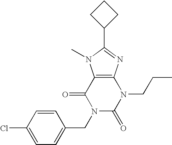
C12=C(N=C(C3CCC3)N1C)N(CCC)C(=O)N(CC1=CC=C(Cl)C=C1)C2=O
